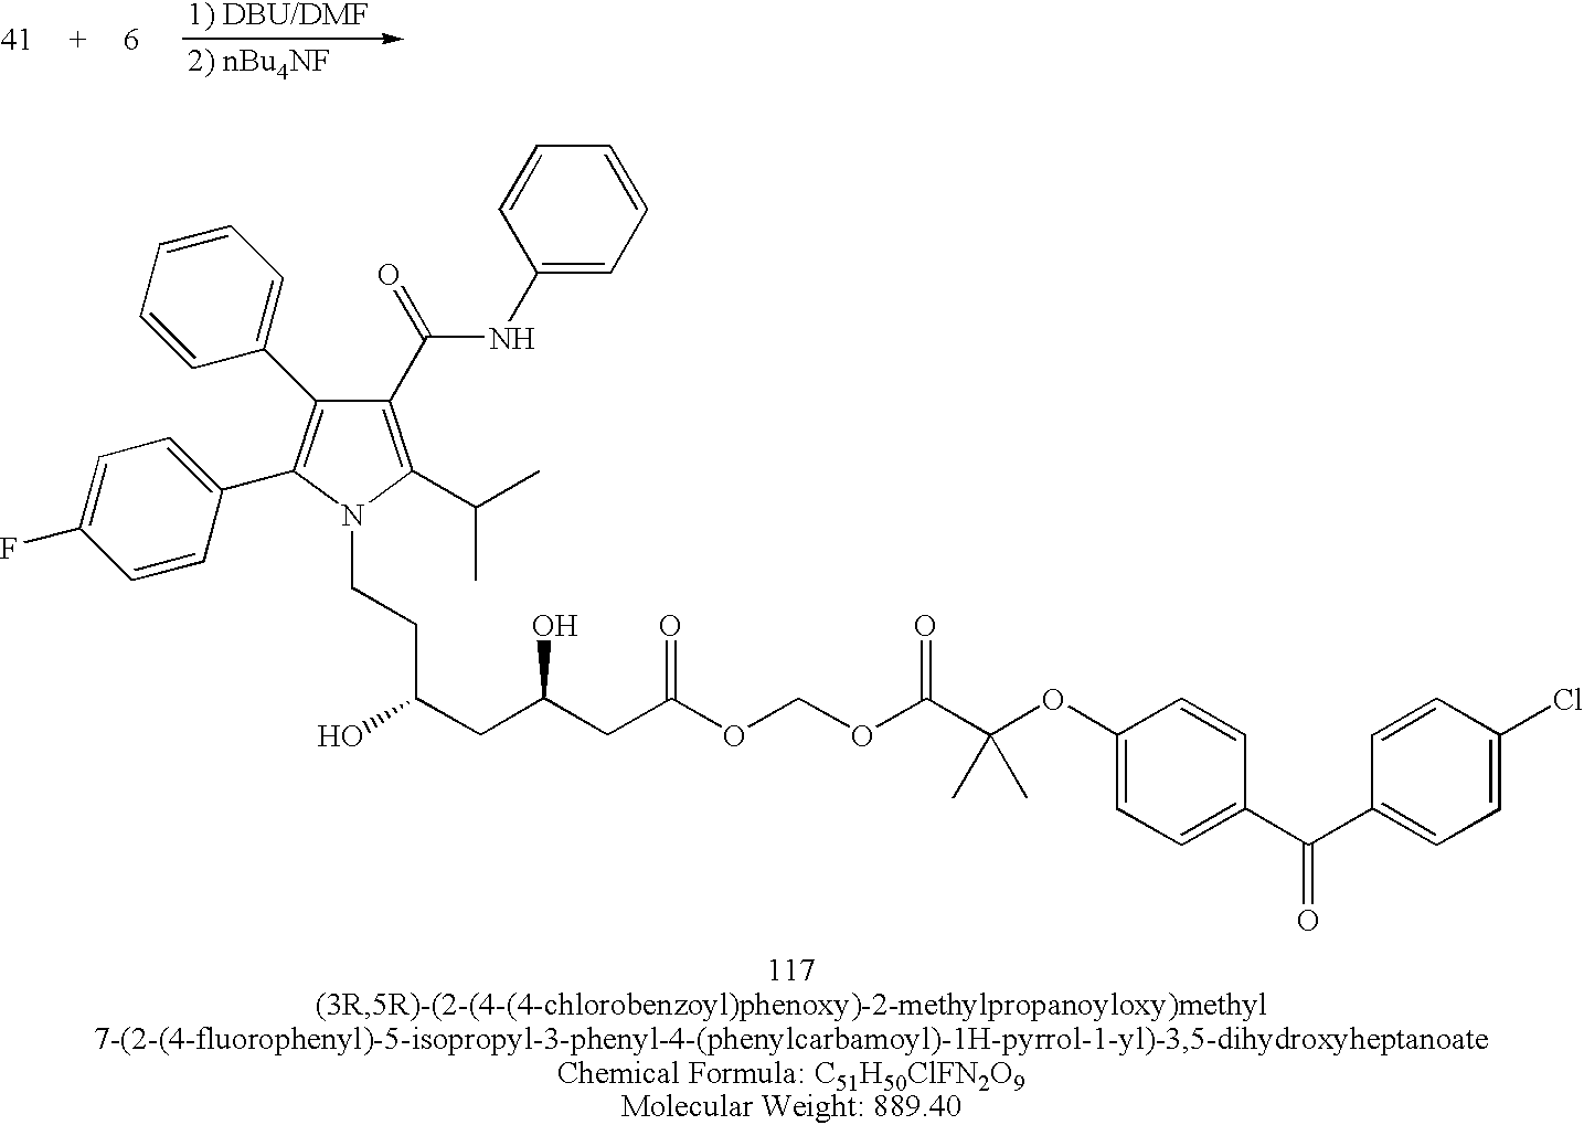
C1(C(NC2=CC=CC=C2)=O)=C(C(C)C)N(CCC(CC(CC(OCOC(C(OC2=CC=C(C(C3=CC=C(Cl)C=C3)=O)C=C2)(C)C)=O)=O)O)O)C(C2=CC=C(F)C=C2)=C1C1=CC=CC=C1
